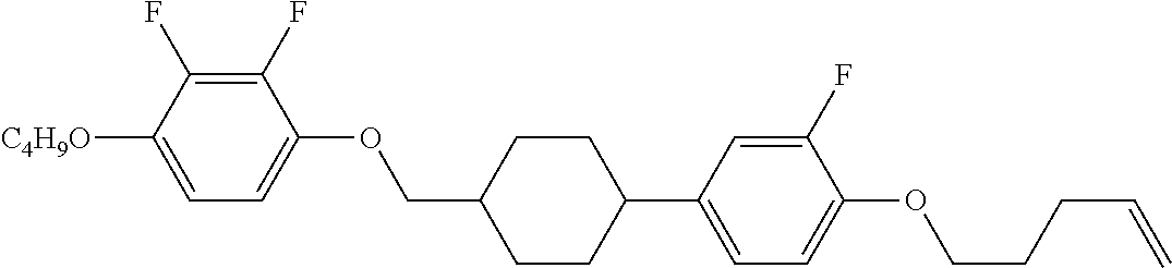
C1(F)=C(F)C([C4H9O])=CC=C1OCC1CCC(C2=CC=C(OCCCC=C)C(F)=C2)CC1
